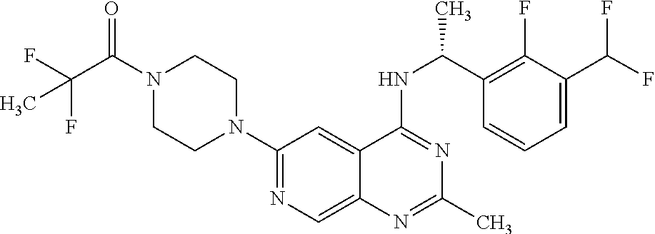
N1=C(NC(C2=C(F)C(C(F)F)=CC=C2)C)C2=CC(N3CCN(C(C(F)(F)C)=O)CC3)=NC=C2N=C1C
